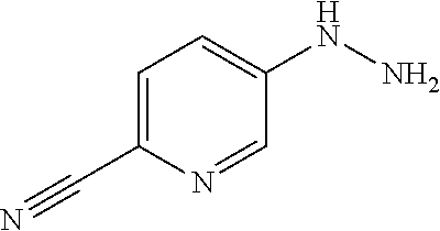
C1=C(C#N)N=CC(NN)=C1
